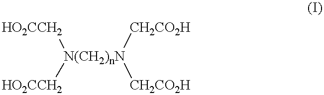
[HO2CCH2][N(CH2)nN]([HO2CCH2])([CH2CO2H])[CH2CO2H]
